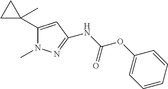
C1(C2(C)CC2)=CC(NC(OC2=CC=CC=C2)=O)=NN1C
